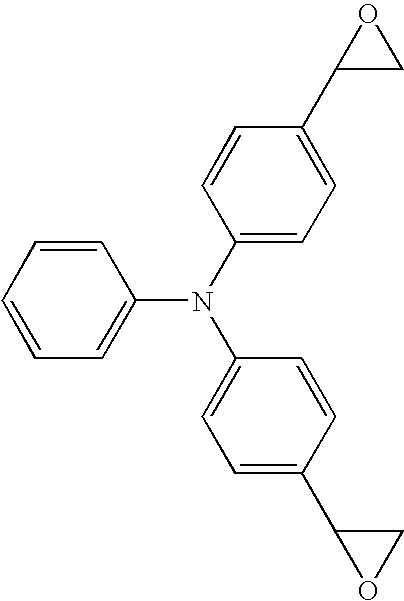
C1=CC=CC(N(C2=CC=C(C3CO3)C=C2)C2=CC=C(C3OC3)C=C2)=C1
